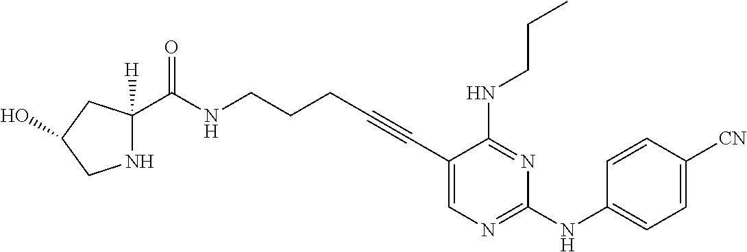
C1(C#CCCCNC(=O)C2([H])NCC(O)C2)=CN=C(NC2=CC=C([CN])C=C2)N=C1NCCC
